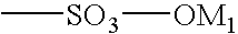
[SO3]([OM1])C
